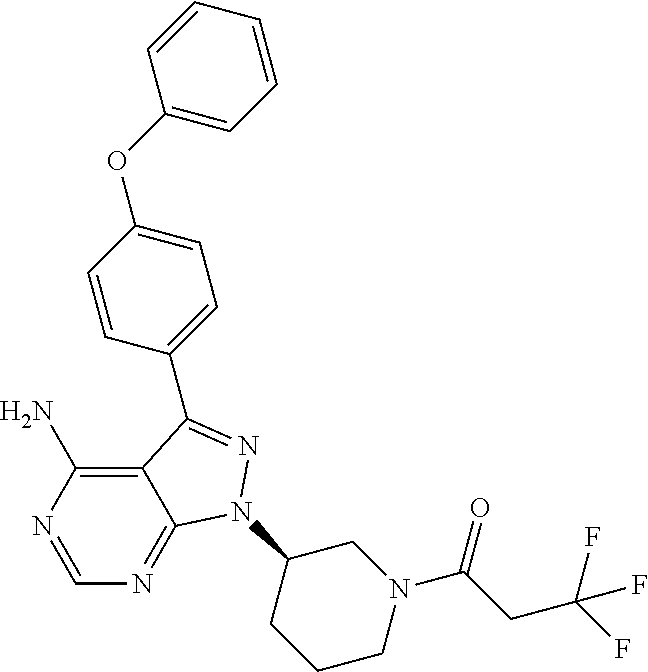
C12=C(N)N=CN=C1N(C1CCCN(C(CC(F)(F)F)=O)C1)N=C2C1=CC=C(OC2=CC=CC=C2)C=C1
